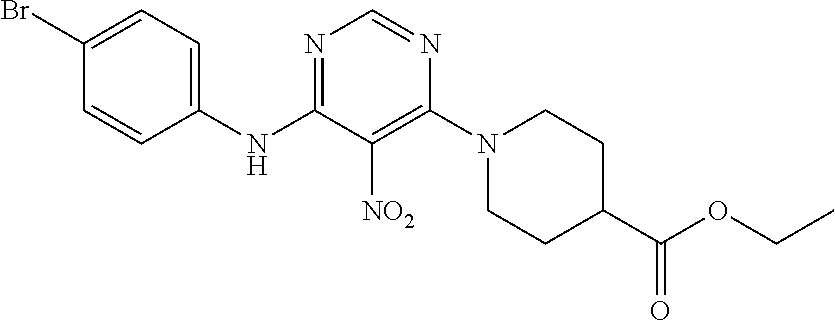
N1=C(NC2=CC=C(Br)C=C2)C([NO2])=C(N2CCC(C(OCC)=O)CC2)N=C1
